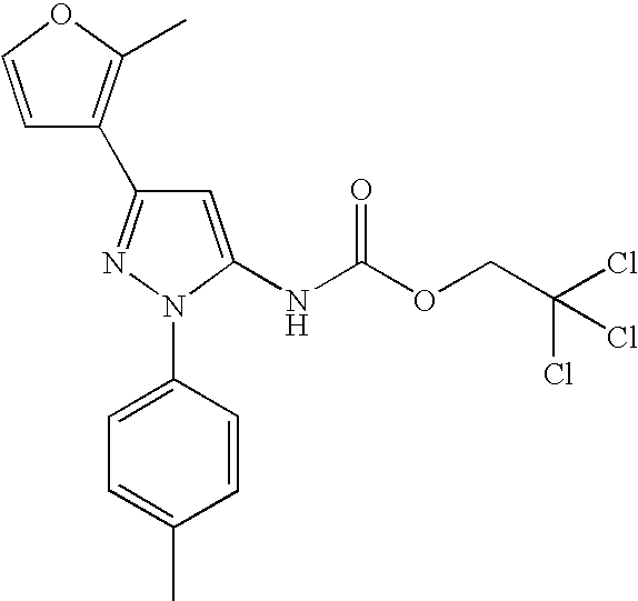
N1(C2=CC=C(C)C=C2)C(NC(OCC(Cl)(Cl)Cl)=O)=CC(C2=C(C)OC=C2)=N1
